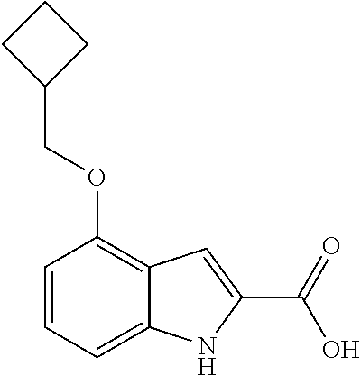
C1=CC=C2C(=C1OCC1CCC1)C=C(C(=O)O)N2
